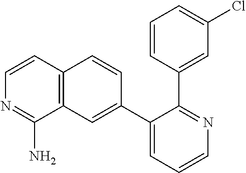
C12=C(C=C(C3=CC=CN=C3C3=CC(Cl)=CC=C3)C=C1)C(N)=NC=C2
